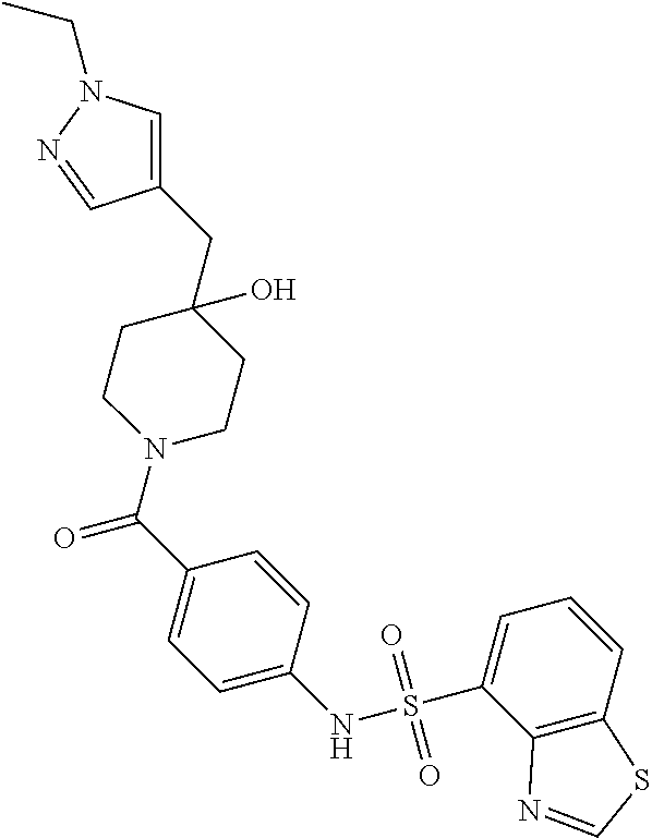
C1=C(NS(C2=CC=CC3=C2N=CS3)(=O)=O)C=CC(C(=O)N2CCC(O)(CC3=CN(CC)N=C3)CC2)=C1
